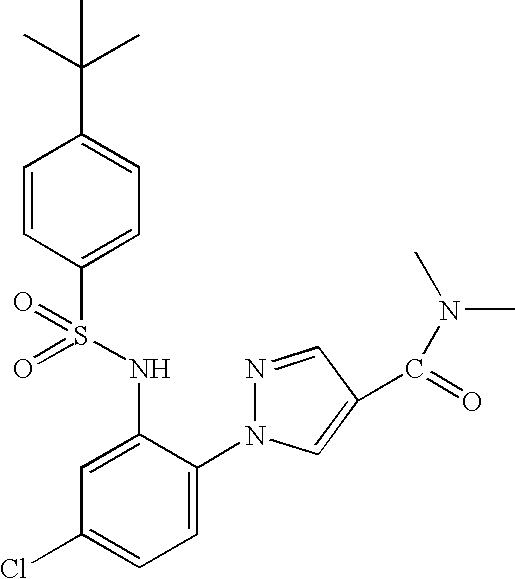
C1=CC(S(NC2=CC(Cl)=CC=C2N2N=CC(C(=O)N(C)C)=C2)(=O)=O)=CC=C1C(C)(C)C
